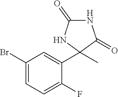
C1(Br)=CC=C(F)C(C2(C)NC(=O)NC2=O)=C1
